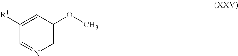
C1([R1])=CC(OC)=CN=C1
